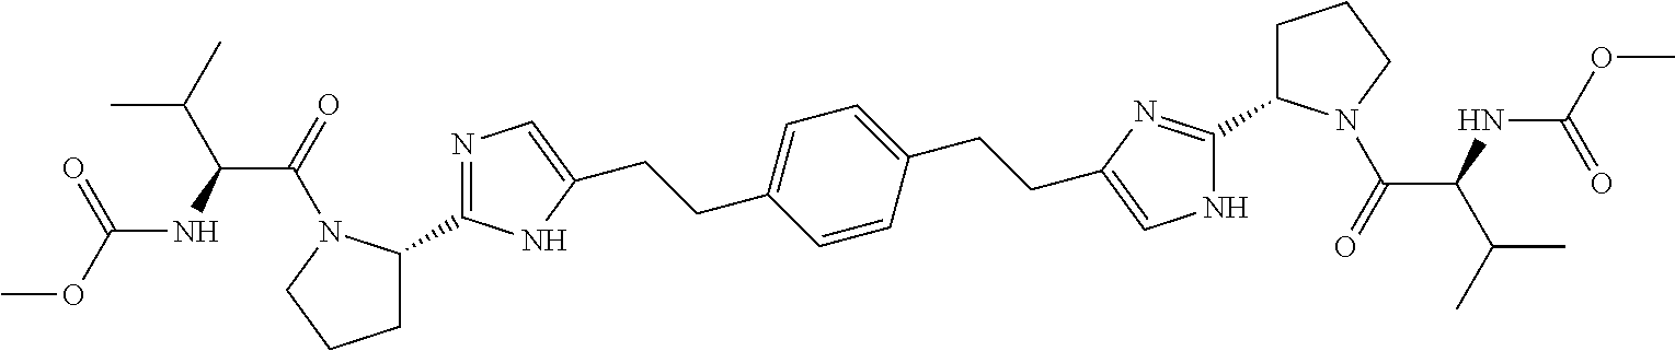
CC(C)C(NC(OC)=O)C(=O)N1C(C2=NC=C(CCC3=CC=C(CCC4=CNC(C5CCCN5C(=O)C(C(C)C)NC(OC)=O)=N4)C=C3)N2)CCC1
